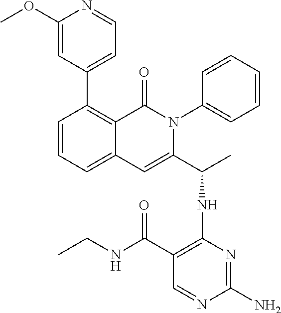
C1=CC=C2C(=C1C1=CC=NC(OC)=C1)C(=O)N(C1=CC=CC=C1)C(C(C)NC1=C(C(NCC)=O)C=NC(N)=N1)=C2
